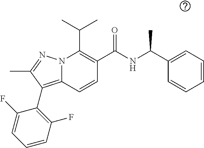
CC(C)C1=C(C(NC(C)C2=CC=CC=C2)=O)C=CC2=C(C3=C(F)C=CC=C3F)C(C)=NN12
